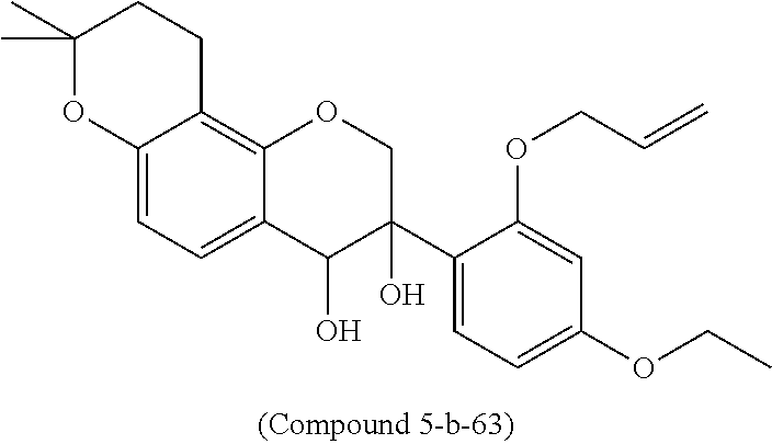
C1(C2(O)COC3=C4C(=CC=C3C2O)OC(C)(C)CC4)=CC=C(OCC)C=C1OCC=C
